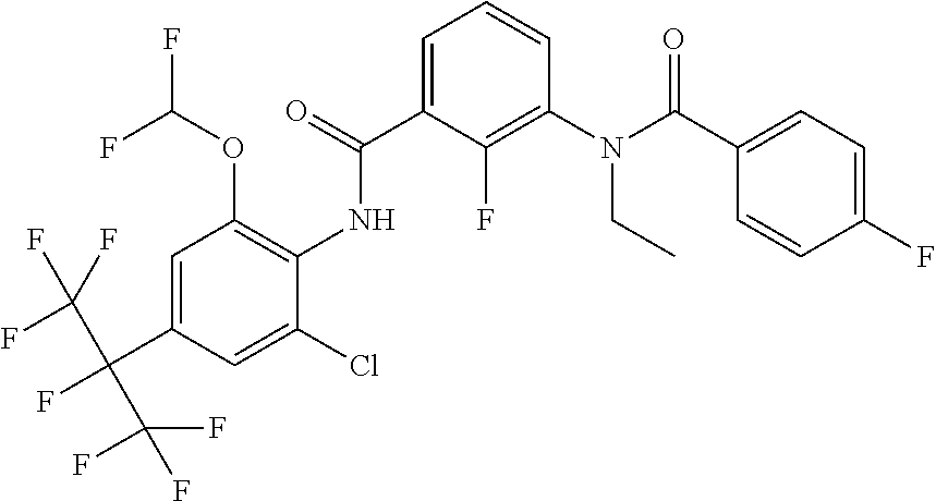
C1=C(C(=O)NC2=C(OC(F)F)C=C(C(C(F)(F)F)(C(F)(F)F)F)C=C2Cl)C(F)=C(N(C(C2=CC=C(F)C=C2)=O)CC)C=C1
